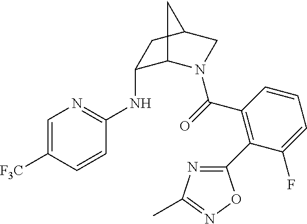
C1(NC2=NC=C([F3C])C=C2)C2N(C(=O)C3=C(C4=NC(C)=NO4)C(F)=CC=C3)CC(C1)C2
